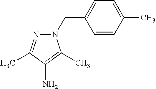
N1(CC2=CC=C(C)C=C2)N=C(C)C(N)=C1C
